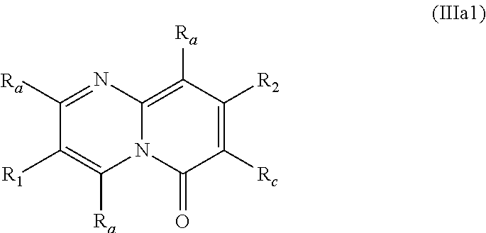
C1([Rc])=C([R2])C([Ra])=C2N(C1=O)C([Ra])=C([R1])C([Ra])=N2
